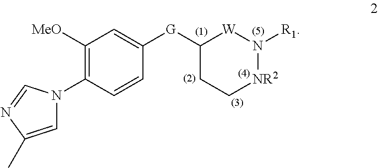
[G](C1CC[NR2]N([R1])[W]1)C1=CC([MeO])=C(N2C=C(C)N=C2)C=C1
